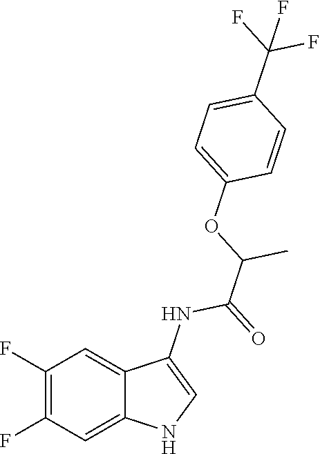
C1(F)=C(F)C=C2C(=C1)C(NC(=O)C(OC1=CC=C(C(F)(F)F)C=C1)C)=CN2
